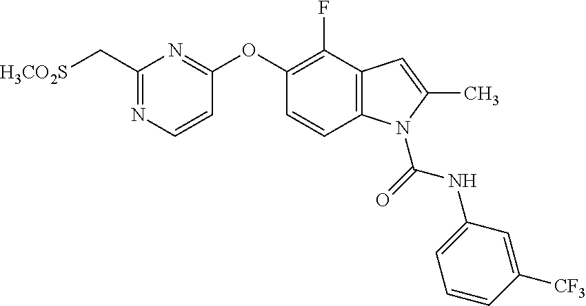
C1=CC2=C(C(F)=C1OC1=NC(C[H3CO2S])=NC=C1)C=C(C)N2C(=O)NC1=CC=CC([CF3])=C1
